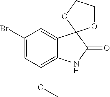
C1(Br)=CC(OC)=C2C(=C1)C1(C(=O)N2)OCCO1
